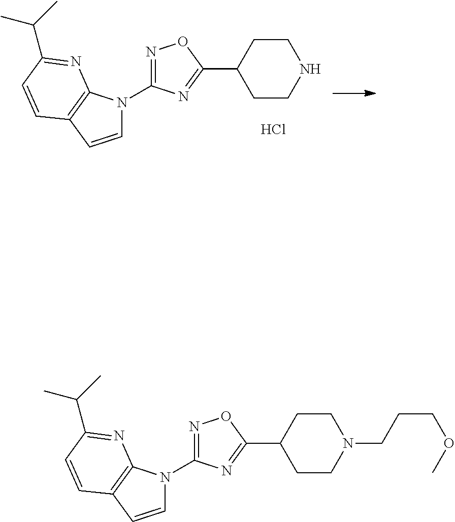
C1=CC2=C(N1C1=NOC(C3CCN(CCCOC)CC3)=N1)N=C(C(C)C)C=C2.C1=CC2=C(N1C1=NOC(C3CCNCC3)=N1)N=C(C(C)C)C=C2.Cl
